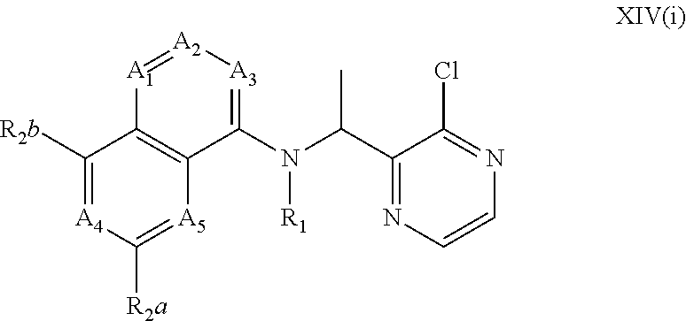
[R1]N(C(C1=NC=CN=C1Cl)C)C1=[A3][A2]=[A1]C2=C1[A5]=C([R2a])[A4]=C2[R2b]
